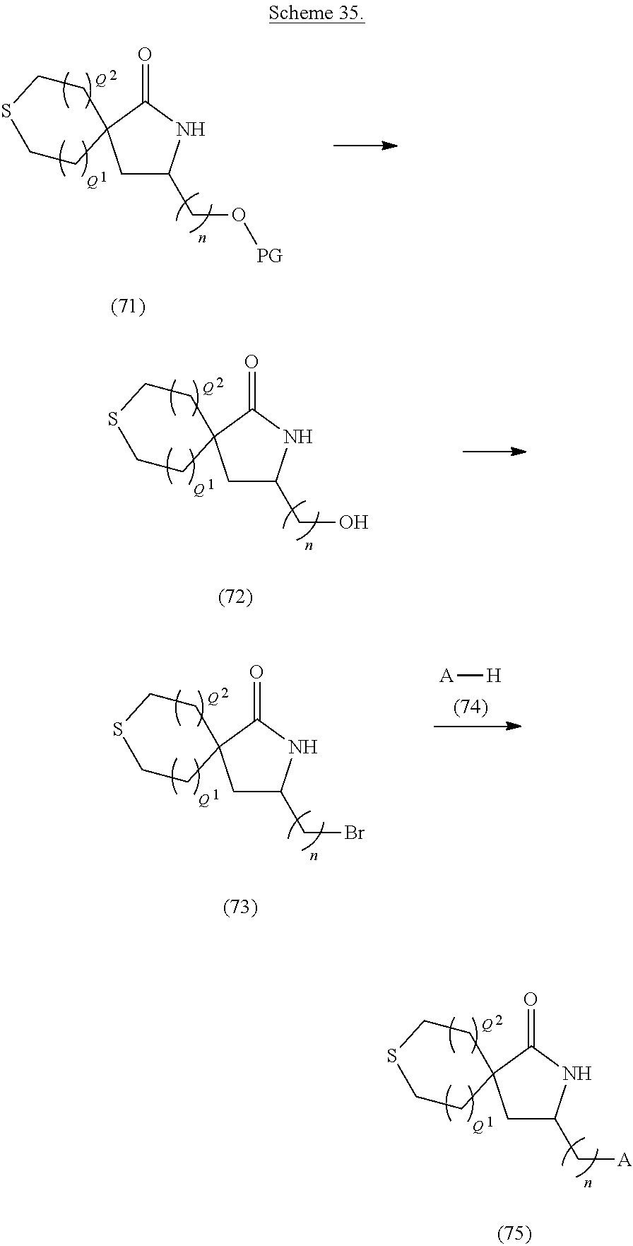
C1C(C[A])NC(=O)C12CCSCC2.[Q].[Q].C1C(CO[PG])NC(=O)C12CCSCC2.[Q].[Q].C1C(CO)NC(=O)C12CCSCC2.[Q].[Q].C1C(CBr)NC(=O)C12CCSCC2.[Q].[Q].[A][H]
